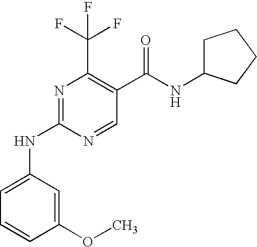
C1(OC)=CC(NC2=NC(C(F)(F)F)=C(C(=O)NC3CCCC3)C=N2)=CC=C1
